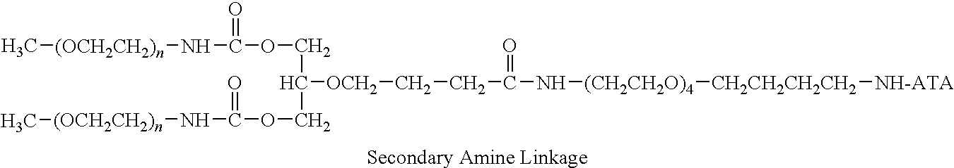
C[(OCH2CH2)n]NC(OCC([OCH2]CCC(N[(CH2CH2O)4][CH2CH2CH2CH2][NH-ATA])=O)COC(N[(OCH2CH2)n]C)=O)=O
